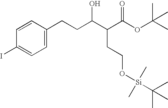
C1=C(CCC(C(C(OC(C)(C)C)=O)CCO[Si](C(C)(C)C)(C)C)O)C=CC(I)=C1
